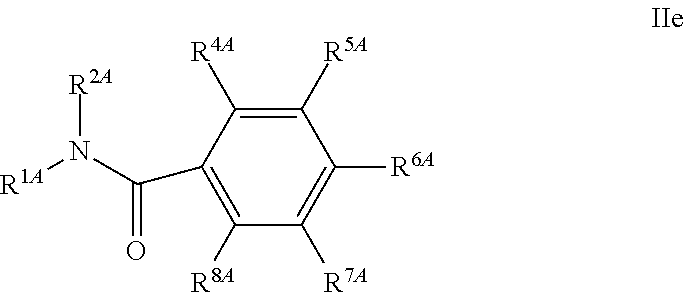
C1([R4A])=C([R5A])C([R6A])=C([R7A])C([R8A])=C1C(N([R1A])[R2A])=O
